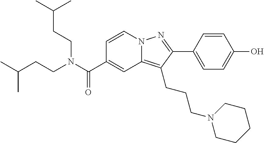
C1=CN2C(=C(CCCN3CCCCC3)C(C3=CC=C(O)C=C3)=N2)C=C1C(N(CCC(C)C)CCC(C)C)=O
